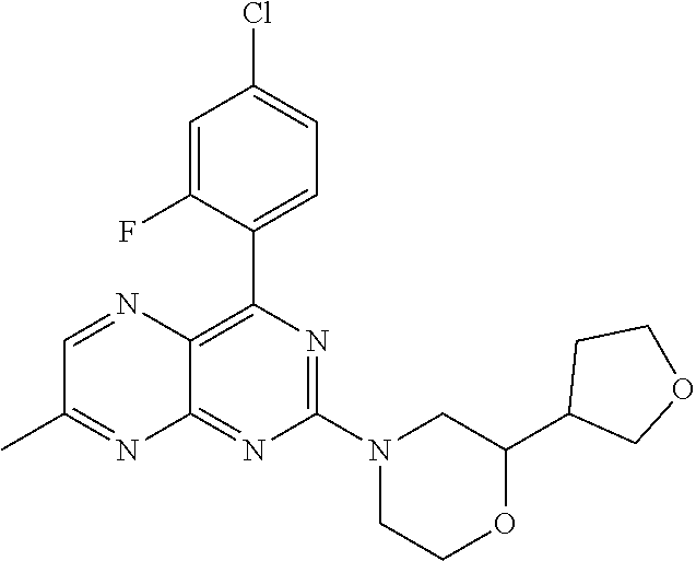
C1(C2COCC2)OCCN(C2=NC(C3=CC=C(Cl)C=C3F)=C3C(=N2)N=C(C)C=N3)C1
